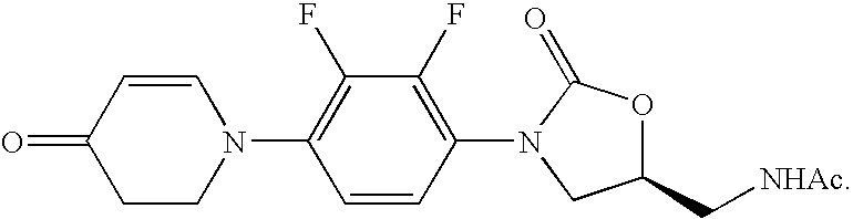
C1=CC(=O)CCN1C1=C(F)C(F)=C(N2C(=O)OC(C[NHAc])C2)C=C1
